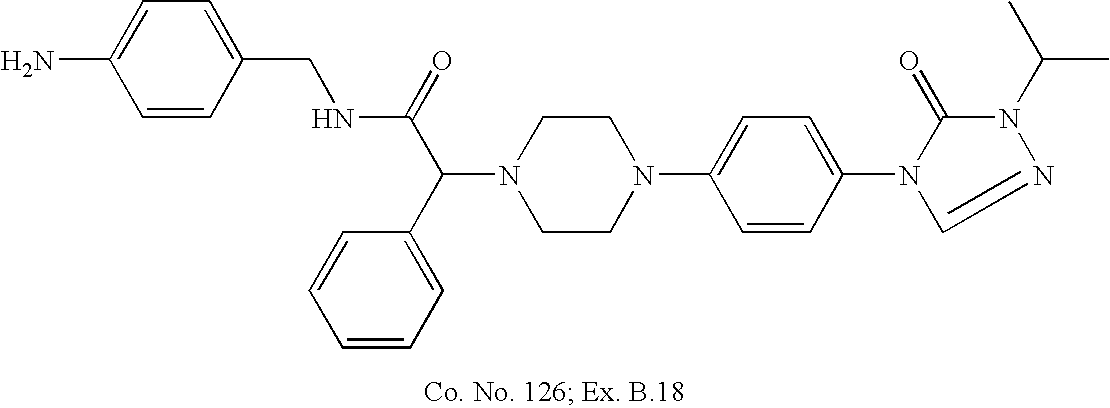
N1(C(C2=CC=CC=C2)C(=O)NCC2=CC=C(N)C=C2)CCN(C2=CC=C(N3C(=O)N(C(C)C)N=C3)C=C2)CC1
